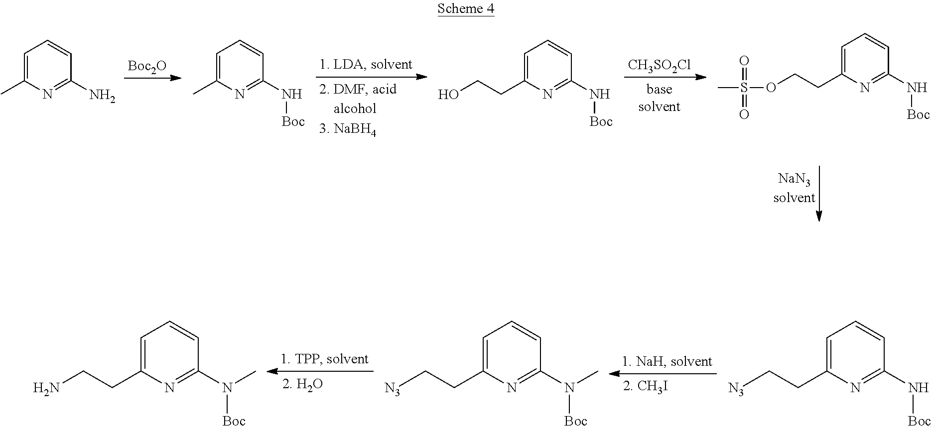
[Boc2O].C1=C(C)N=C(N)C=C1.C1=C(C)N=C(N[Boc])C=C1.C1=C(CCO)N=C(N[Boc])C=C1.C1=C(CCOS(C)(=O)=O)N=C(N[Boc])C=C1.[CH3SO2Cl].C1=C(CC[N3])N=C(N[Boc])C=C1.C1=C(CC[N3])N=C(N([Boc])C)C=C1.C1=C(CCN)N=C(N([Boc])C)C=C1
